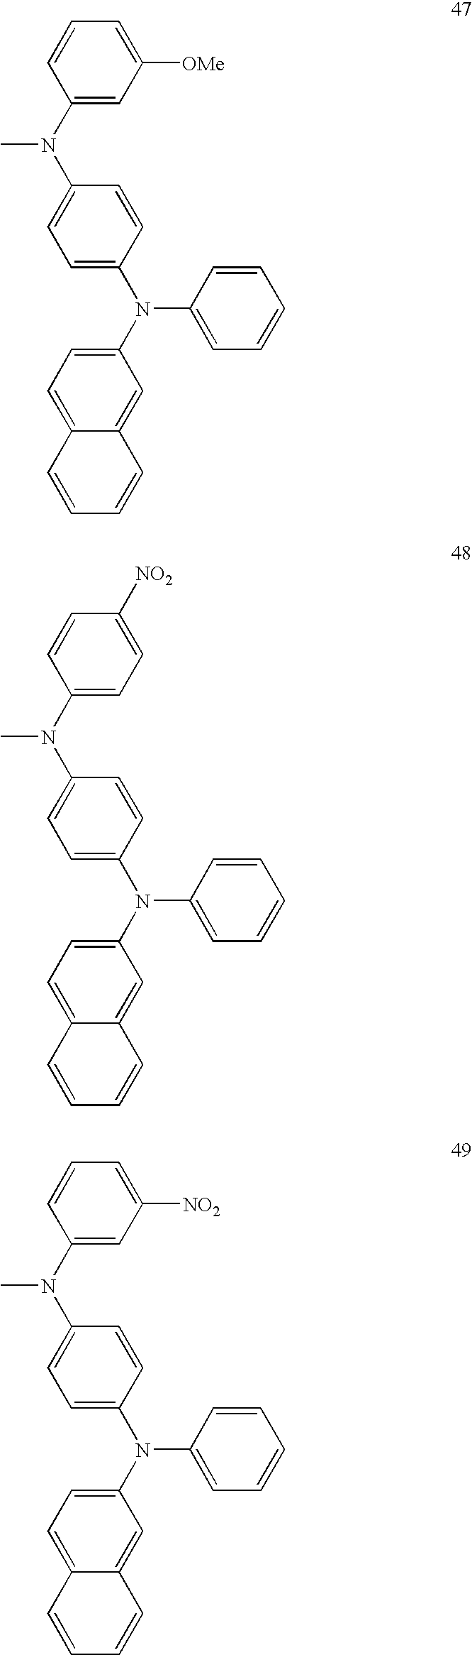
C1(N(C2=CC=C(N(C3=CC=C4C(=C3)C=CC=C4)C3=CC=CC=C3)C=C2)C)=CC([OMe])=CC=C1.C1(N(C2=CC=C(N(C3=CC=C4C(=C3)C=CC=C4)C3=CC=CC=C3)C=C2)C)=CC=C([NO2])C=C1.C1(N(C2=CC=C(N(C3=CC=C4C(=C3)C=CC=C4)C3=CC=CC=C3)C=C2)C)=CC([NO2])=CC=C1
